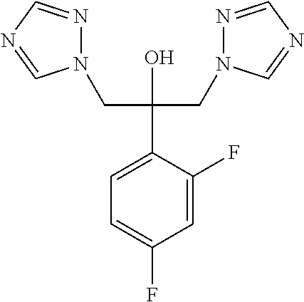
C1=C(F)C(C(CN2N=CN=C2)(CN2N=CN=C2)O)=CC=C1F
